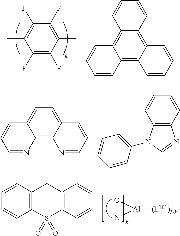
C1(F)=C(F)C(C)=C(F)C(F)=C1C.C12=C3C(=C4C(=C1C=CC=C2)C=CC=C4)C=CC=C3.C12=C3C(=CC=C1C=CC=N2)C=CC=N3.C12=C(C=CC=C1)N=CN2C1=CC=CC=C1.O[Al](N)[(L101)3-k].C12=C(C=CC=C1)CC1=C(S2(=O)=O)C=CC=C1
